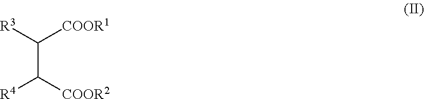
C(C([COOR2])[R4])([R3])[COOR1]
